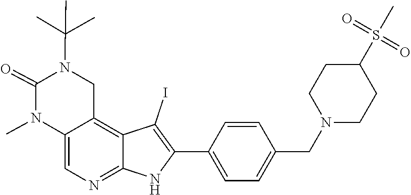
CC(C)(C)N1C(=O)N(C)C2=CN=C3C(=C2C1)C(I)=C(C1=CC=C(CN2CCC(S(C)(=O)=O)CC2)C=C1)N3
